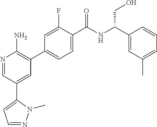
N1=CC(C2=CC=NN2C)=CC(C2=CC=C(C(NC(C3=CC(C)=CC=C3)CO)=O)C(F)=C2)=C1N
